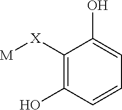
C1(O)=C([X][M])C(O)=CC=C1
